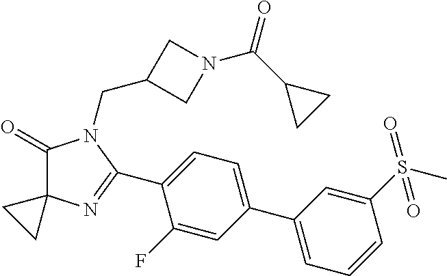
C1(=O)C2(N=C(C3=CC=C(C4=CC=CC(S(C)(=O)=O)=C4)C=C3F)N1CC1CN(C(C3CC3)=O)C1)CC2
